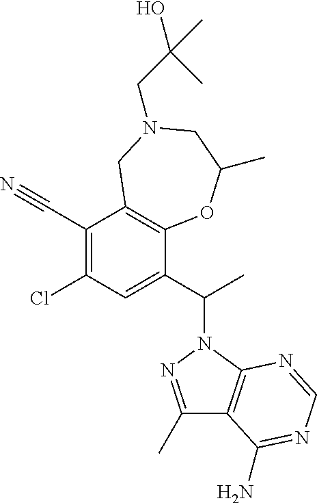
C1(Cl)=C(C#N)C2=C(C(C(C)N3N=C(C)C4=C3N=CN=C4N)=C1)OC(C)CN(CC(O)(C)C)C2
